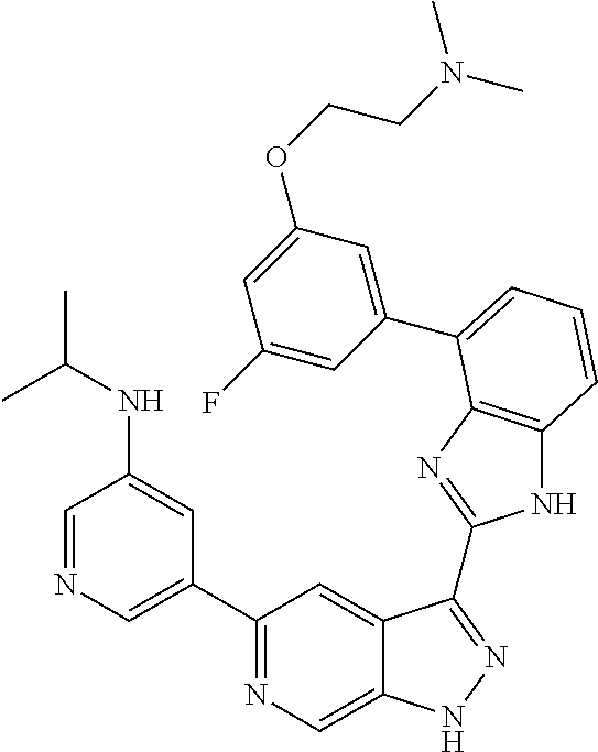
C1(C2=NC=C3C(=C2)C(C2=NC4=C(N2)C=CC=C4C2=CC(OCCN(C)C)=CC(F)=C2)=NN3)=CN=CC(NC(C)C)=C1
